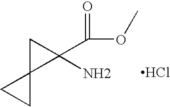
C12(C(C(OC)=O)(N)C1)CC2.Cl
